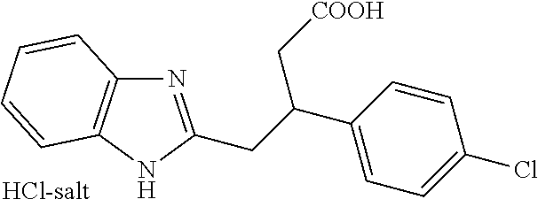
N1=C(CC(C2=CC=C(Cl)C=C2)C[COOH])NC2=C1C=CC=C2
